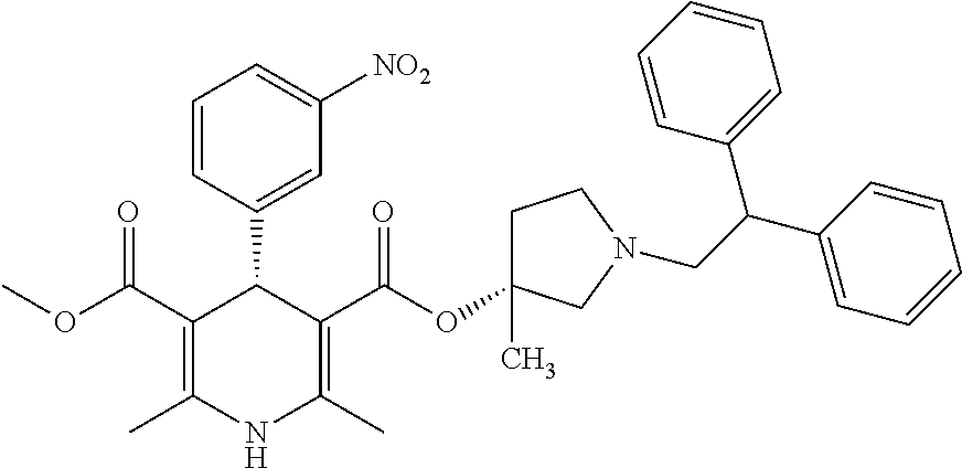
C1(C2=CC([NO2])=CC=C2)C(C(OC)=O)=C(C)NC(C)=C1C(OC1(C)CCN(CC(C2=CC=CC=C2)C2=CC=CC=C2)C1)=O
